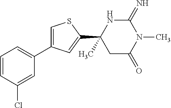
C1(=N)NC(C2=CC(C3=CC=CC(Cl)=C3)=CS2)(C)CC(=O)N1C
